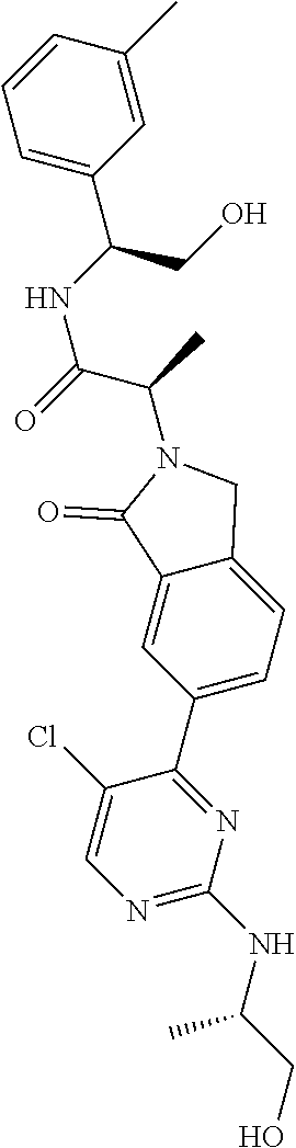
N1=C(NC(CO)C)N=C(C2=CC=C3C(=C2)C(=O)N(C(C)C(=O)NC(CO)C2=CC=CC(C)=C2)C3)C(Cl)=C1
